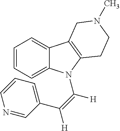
C1=CC=C2C(=C1)C1=C(N2C(=C(C2=CC=CN=C2)[H])[H])CCN(C)C1
